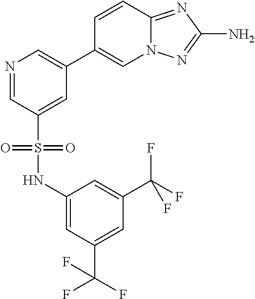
C1=C(C(F)(F)F)C=C(C(F)(F)F)C=C1NS(C1=CC(C2=CN3C(=NC(N)=N3)C=C2)=CN=C1)(=O)=O
